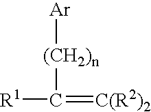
[R1]C(=[C(R2)2])[(CH2)n][Ar]
